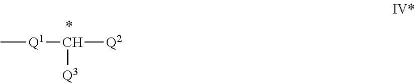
C[Q1]C([Q3])[Q2]
